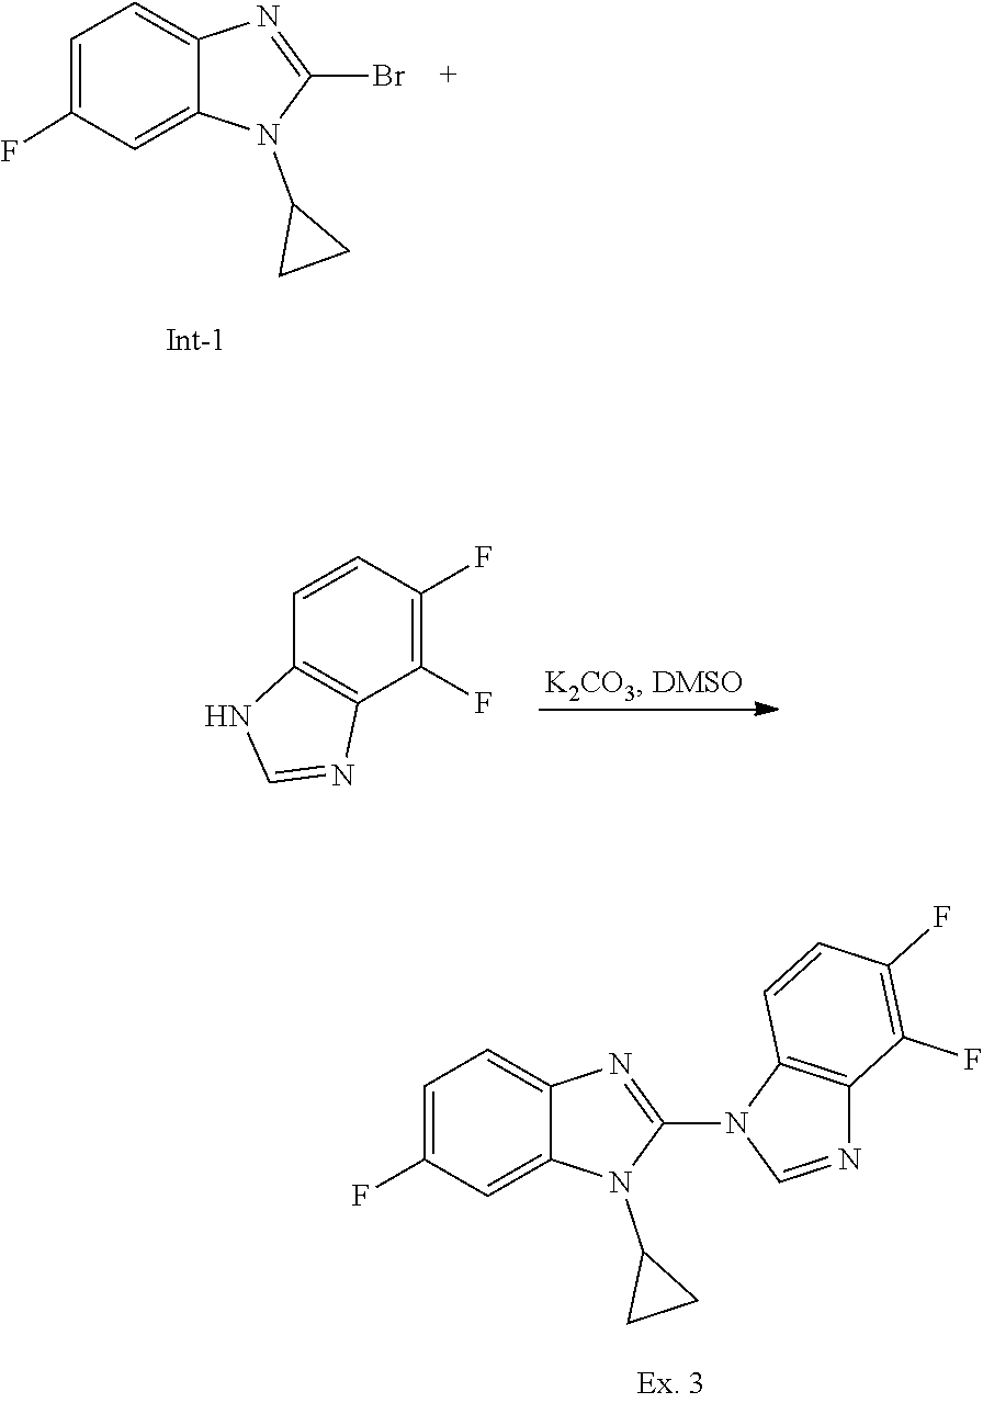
C12=C(C(F)=C(F)C=C1)N=CN2C1=NC2=CC=C(F)C=C2N1C1CC1.C1(Br)=NC2=CC=C(F)C=C2N1C1CC1.C1=CC(F)=C(F)C2=C1NC=N2
